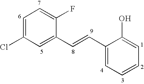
C1=C(Cl)C=C(C=CC2=CC=CC=C2O)C(F)=C1
